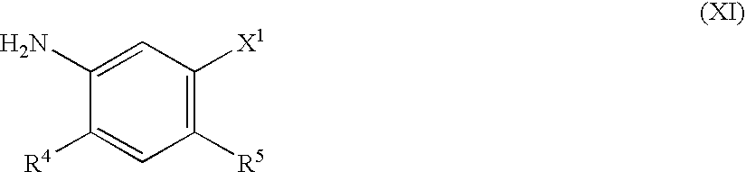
C1([R5])=C([X1])C=C(N)C([R4])=C1
